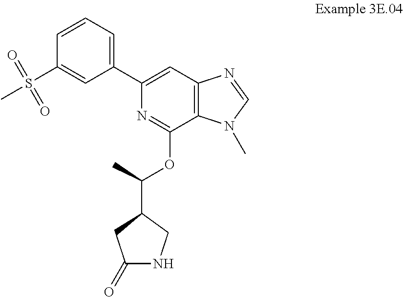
C1=CC(S(C)(=O)=O)=CC(C2=CC3=C(C(OC(C4CC(=O)NC4)C)=N2)N(C)C=N3)=C1
